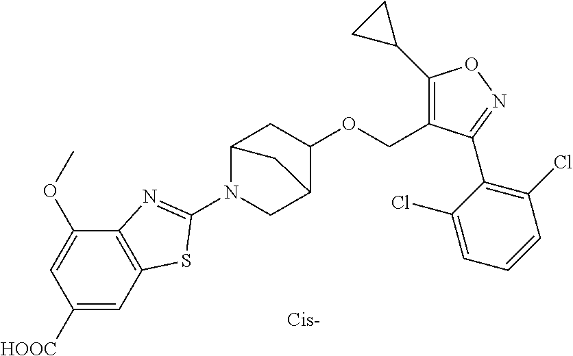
C1([HOOC])=CC2=C(C(OC)=C1)N=C(N1CC3C(OCC4=C(C5CC5)ON=C4C4=C(Cl)C=CC=C4Cl)CC1C3)S2
